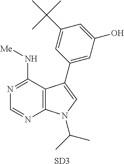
C12=C(C(N[Me])=NC=N1)C(C1=CC(O)=CC(C(C)(C)C)=C1)=CN2C(C)C.[SD3]
